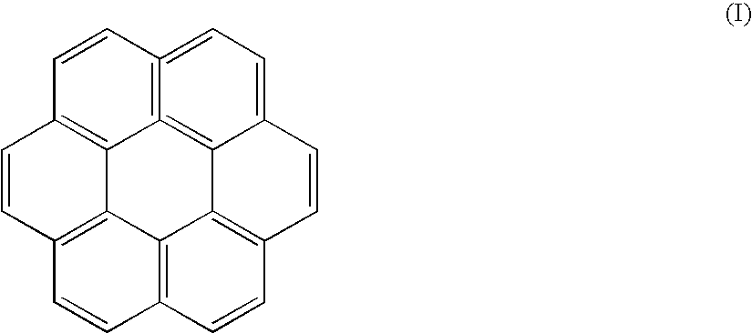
C12=C3C4=C(C=C1)C=CC1=C4C4=C5=C(=CC=C4C=C1)C=CC(=C35)C=C2
